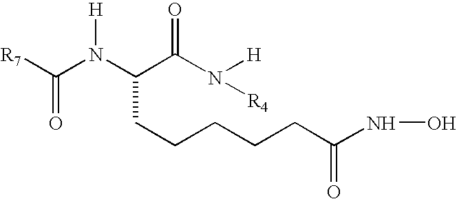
[R7]C(N(C(C(N([H])[R4])=O)CCCCCC(=O)NO)[H])=O
